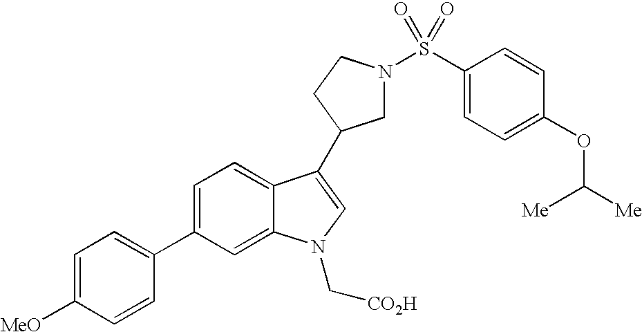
C1(C2=CC=C([MeO])C=C2)=CC=C2C(=C1)N(C[CO2H])C=C2C1CN(S(C2=CC=C(OC([Me])[Me])C=C2)(=O)=O)CC1
